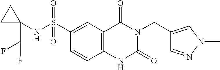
C(N1C(=O)NC2=C(C1=O)C=C(S(=O)(=O)NC1(C(F)F)CC1)C=C2)C1=CN(C)N=C1
